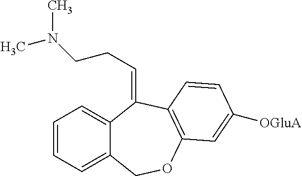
C12=CC=CC=C1COC1=C(C2=CCCN(C)C)C=CC([OGluA])=C1
